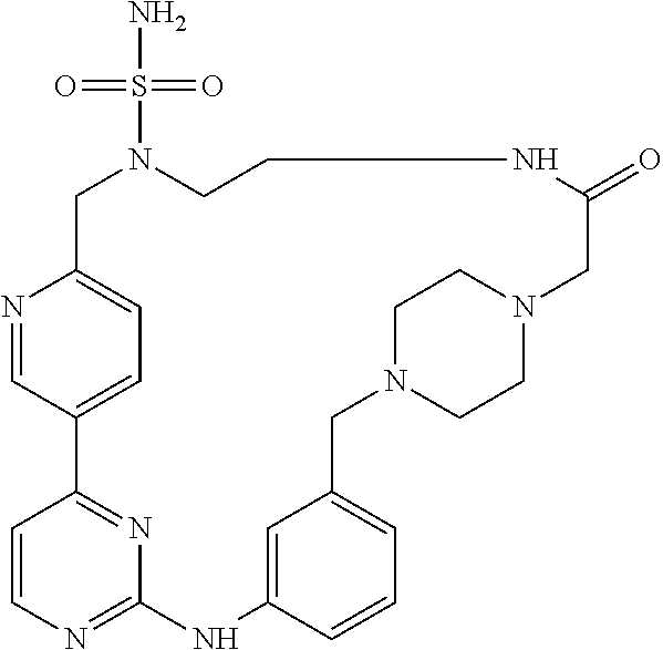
N1=CC2=CC=C1CN(S(=O)(=O)N)CCNC(=O)CN1CCN(CC3=CC=CC(=C3)NC3=NC=CC2=N3)CC1
